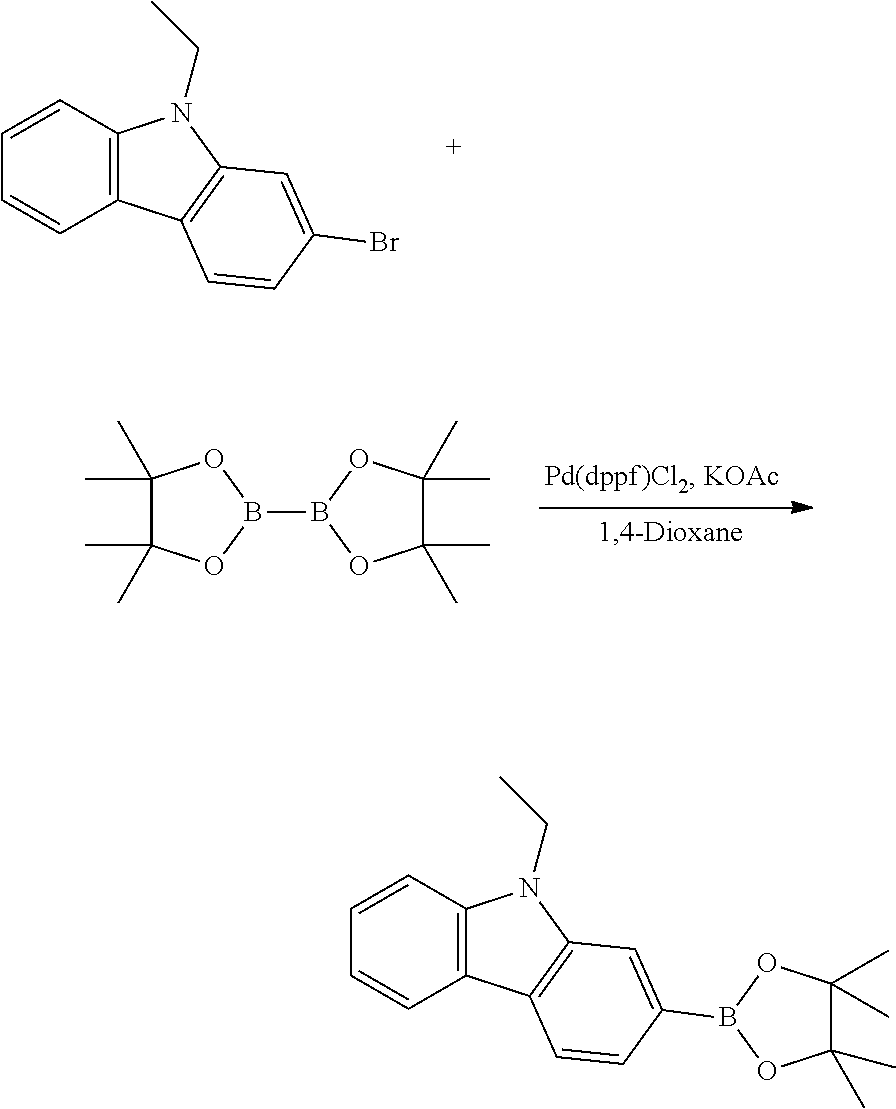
C12=C(C=CC=C1)N(CC)C1=C2C=CC(Br)=C1.C1(C)(C)C(C)(C)OB(B2OC(C)(C)C(C)(C)O2)O1.C12=C(C=CC=C1)N(CC)C1=C2C=CC(B2OC(C)(C)C(C)(C)O2)=C1
